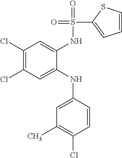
C1(Cl)=C(Cl)C=C(NC2=CC(C)=C(Cl)C=C2)C(NS(=O)(=O)C2=CC=CS2)=C1
